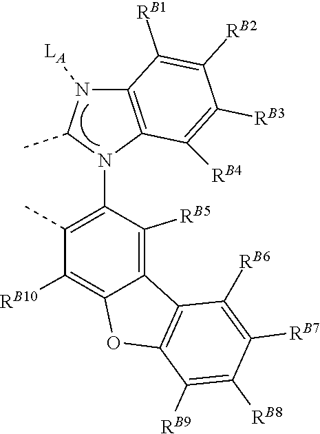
[LA]N1C(C)N(C2=C(C)C([RB10])=C3C(=C2[RB5])C2=C(O3)C([RB9])=C([RB8])C([RB7])=C2[RB6])C2=C1C([RB1])=C([RB2])C([RB3])=C2[RB4]
